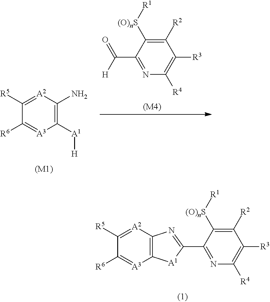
C1([A1][H])=C(N)[A2]=C([R5])C([R6])=[A3]1.[(M1)].C1([R2])=C([(O)nS][R1])C(C([H])=O)=NC([R4])=C1[R3].[(M4)].C12=C([A2]=C([R5])C([R6])=[A3]1)N=C(C1=NC([R4])=C([R3])C([R2])=C1[(O)nS][R1])[A1]2
